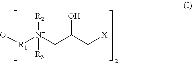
O[R1][N+](CC(C[X])O)([R2])[R3]
